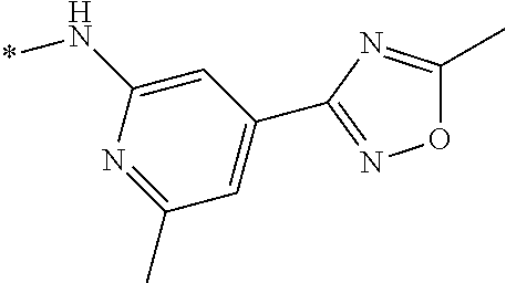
C1(N*)=CC(C2=NOC(C)=N2)=CC(C)=N1
